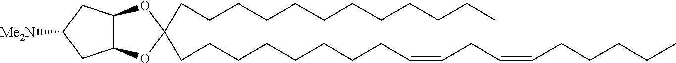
C12C(CC([Me2N])C1)OC(CCCCCCCCCCCC)(CCCCCCCCC=CCC=CCCCCC)O2
